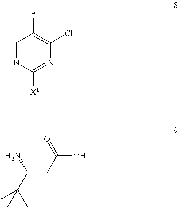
C1=NC([X1])=NC(Cl)=C1F.OC(CC(C(C)(C)C)N)=O
